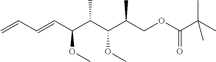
O(CC(C(C(C(C=CC=C)OC)C)OC)C)C(C(C)(C)C)=O
